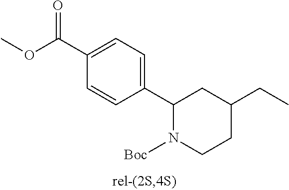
C1(C2N([Boc])CCC(CC)C2)=CC=C(C(OC)=O)C=C1
